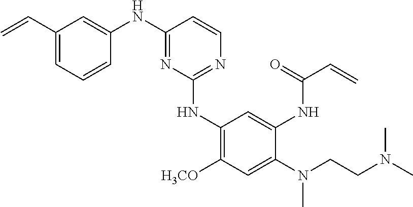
C1(NC2=NC=CC(NC3=CC(C=C)=CC=C3)=N2)=C([H3CO])C=C(N(CCN(C)C)C)C(NC(C=C)=O)=C1
